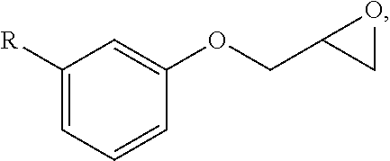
C1([R])=CC=CC(OCC2CO2)=C1
